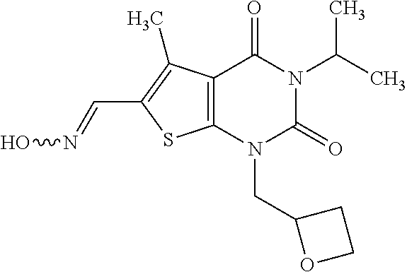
C12=C(N(CC3OCC3)C(=O)N(C(C)C)C1=O)SC(C=NO)=C2C
